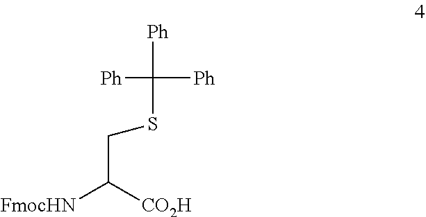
[Ph]C([Ph])(SCC([CO2H])[FmocHN])[Ph]
